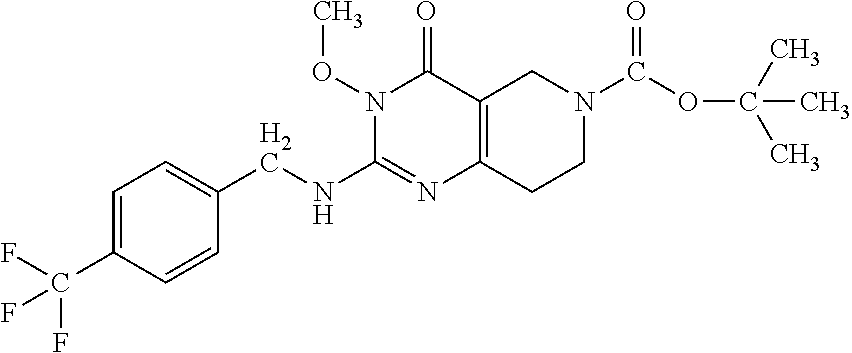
C1=C(C(F)(F)F)C=CC(CNC2=NC3=C(C(=O)N2OC)CN(C(OC(C)(C)C)=O)CC3)=C1
